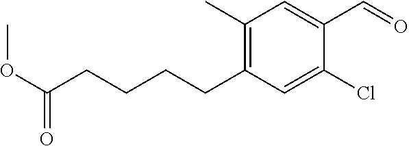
C(CCCCC1=C(C)C=C(C=O)C(Cl)=C1)(OC)=O
